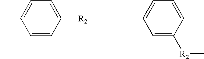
C1=CC([R2]C)=CC=C1C.C1=C([R2]C)C=CC=C1C
